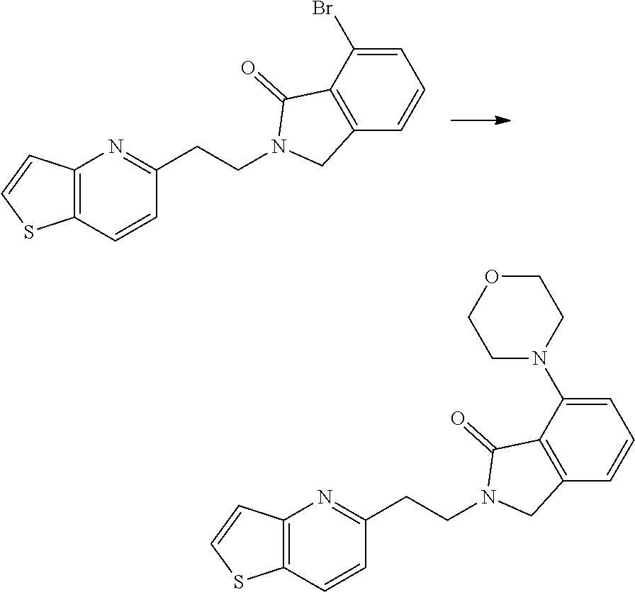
C12=C(C=CC(CCN3C(=O)C4=C(C=CC=C4Br)C3)=N1)SC=C2.C12=C(C=CC(CCN3C(=O)C4=C(C=CC=C4N4CCOCC4)C3)=N1)SC=C2
